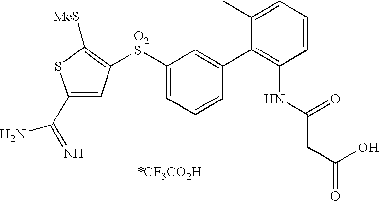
C1(C(=N)N)=CC([O2S]C2=CC=CC(C3=C(NC(CC(O)=O)=O)C=CC=C3C)=C2)=C([MeS])S1
